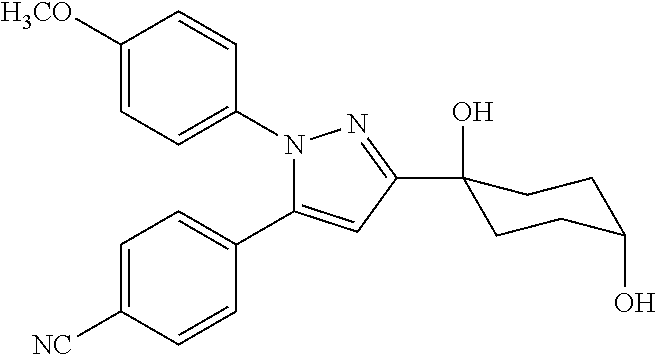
C1=C([NC])C=CC(C2=CC(C3(O)CCC(O)CC3)=NN2C2=CC=C([H3CO])C=C2)=C1
